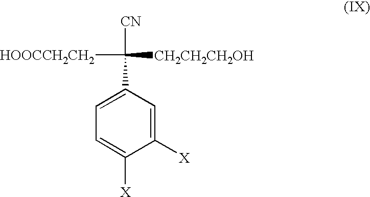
C1([X])=CC(C([CH2CH2CH2OH])([CN])[HOOCCH2CH2])=CC=C1[X]
